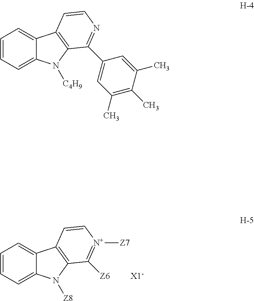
C1=CC=C2C(=C1)C1=C(N2[Z8])C([Z6])=[N+]([Z7])C=C1.C1=CC=C2C(=C1)C1=C(N2[C4H9])C(C2=CC(C)=C(C)C(C)=C2)=NC=C1
